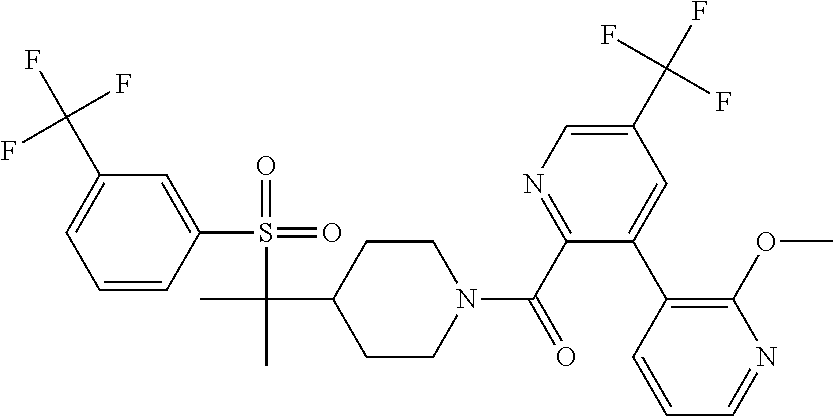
C1(C(F)(F)F)=CC=CC(S(=O)(=O)C(C)(C2CCN(C(C3=NC=C(C(F)(F)F)C=C3C3=C(OC)N=CC=C3)=O)CC2)C)=C1
